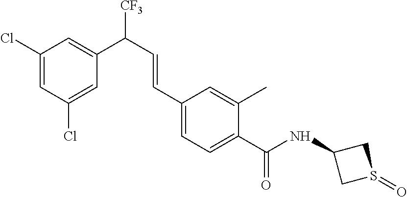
C1(Cl)=CC(C(C=CC2=CC=C(C(NC3CS(=O)C3)=O)C(C)=C2)[CF3])=CC(Cl)=C1
